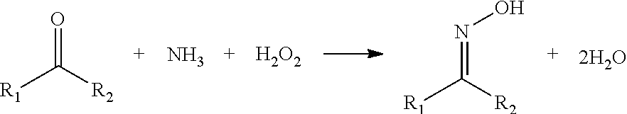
O=C([R2])[R1].N.[H2O2].N(=C([R2])[R1])O.[2H2O]
